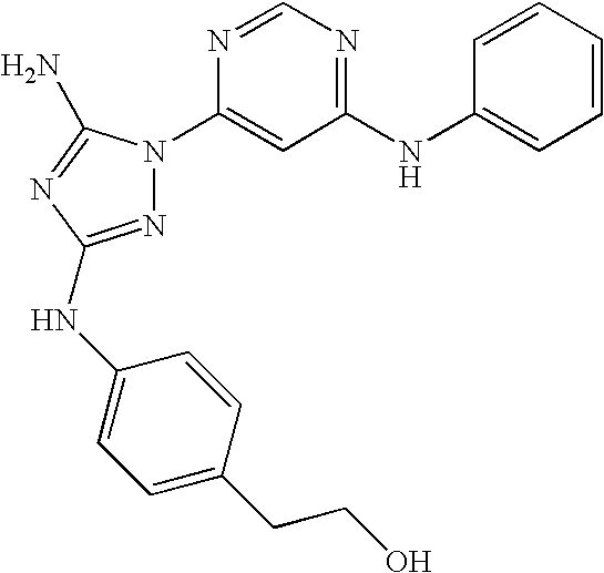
N1=C(NC2=CC=C(CCO)C=C2)N=C(N)N1C1=CC(NC2=CC=CC=C2)=NC=N1
